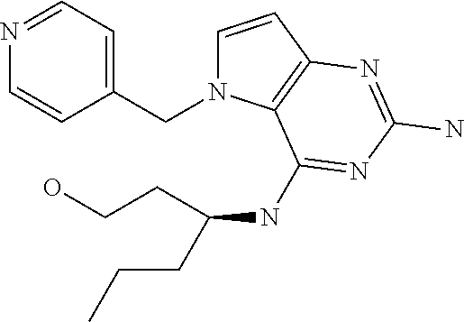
C1=CC2=C(N1CC1=CC=NC=C1)C(NC(CCC)CCO)=NC(N)=N2
